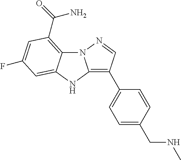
N12C3=C(C(=O)N)C=C(F)C=C3NC1=C(C1=CC=C(CNC)C=C1)C=N2
